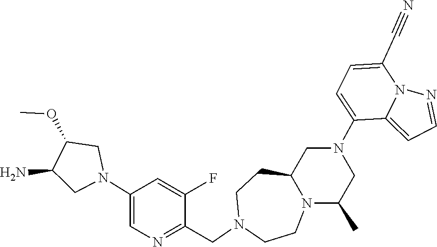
N12C(C)CN(C3=CC=C(C#N)N4N=CC=C43)CC1CCN(CC1=NC=C(N3CC(N)C(OC)C3)C=C1F)CC2
